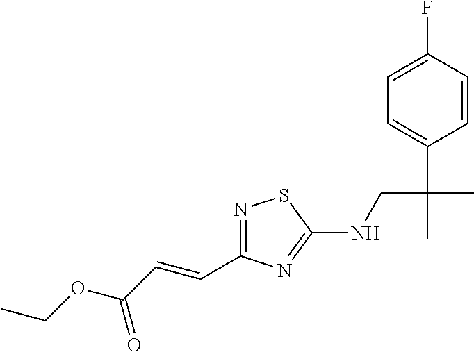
N1=C(C=CC(OCC)=O)N=C(NCC(C)(C2=CC=C(F)C=C2)C)S1
